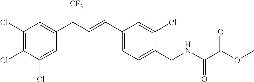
C1(Cl)=C(Cl)C(Cl)=CC(C([CF3])C=CC2=CC=C(CNC(C(OC)=O)=O)C(Cl)=C2)=C1
